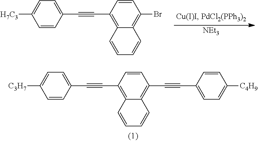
C1=CC(C#CC2=CC=C([H7C3])C=C2)=C2C(=C1Br)C=CC=C2.[NEt3].C1=CC(C#CC2=CC=C([C3H7])C=C2)=C2C(=C1C#CC1=CC=C([C4H9])C=C1)C=CC=C2
